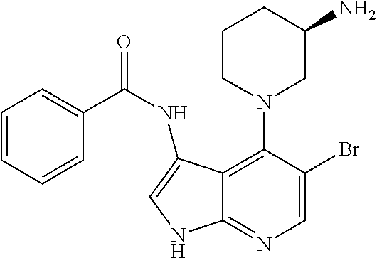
C1=C(Br)C(N2CC(N)CCC2)=C2C(=N1)NC=C2NC(=O)C1=CC=CC=C1
